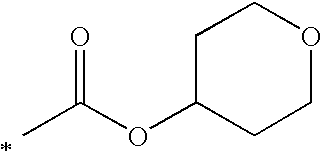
CC(OC1CCOCC1)=O
